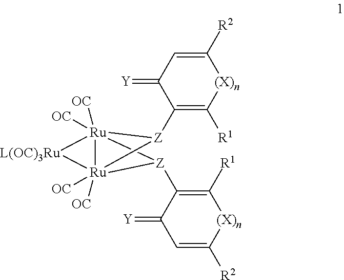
C1([R2])=CC(=[Y])C([Z]2[Ru]34([OC])([OC])[Z](C5=C([R1])[(X)n]C([R2])=CC5=[Y])[Ru]23([OC])([OC])[L(OC)3Ru]4)=C([R1])[(X)n]1
